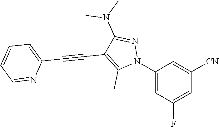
C1(N2N=C(N(C)C)C(C#CC3=CC=CC=N3)=C2C)=CC(F)=CC([CN])=C1
